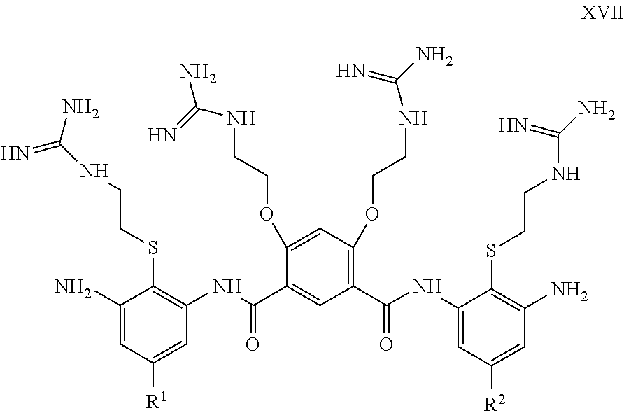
C1(N)=CC([R1])=CC(NC(C2=CC(C(NC3=CC([R2])=CC(N)=C3SCCNC(=N)N)=O)=C(OCCNC(N)=N)C=C2OCCNC(N)=N)=O)=C1SCCNC(N)=N
